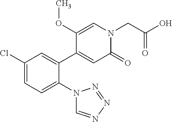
C1(Cl)=CC=C(N2C=NN=N2)C(C2=CC(=O)N(CC(O)=O)C=C2OC)=C1
